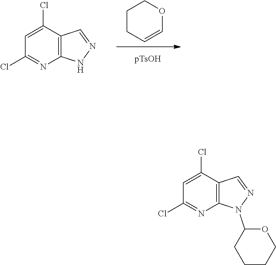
C12=C(N=C(Cl)C=C1Cl)N(C1CCCCO1)N=C2.C12=C(N=C(Cl)C=C1Cl)NN=C2.C1CC=COC1
